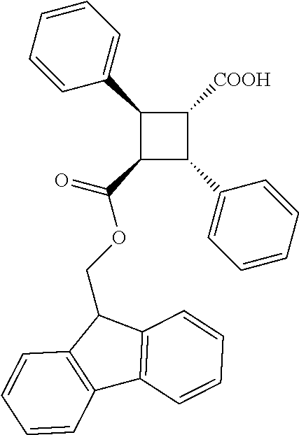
C1(C2=CC=CC=C2)C(C(=O)OCC2C3=C(C4=C2C=CC=C4)C=CC=C3)C(C2=CC=CC=C2)C1[COOH]
